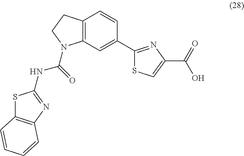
C12=C(C=C(C3=NC(C(O)=O)=CS3)C=C1)N(C(=O)NC1=NC3=C(S1)C=CC=C3)CC2
